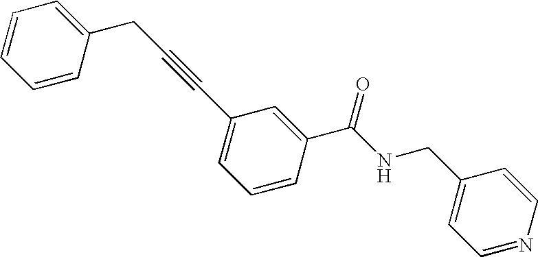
C1=C(C(NCC2=CC=NC=C2)=O)C=CC=C1C#CCC1=CC=CC=C1
